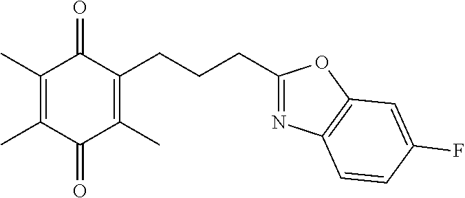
C1(C)=C(C)C(=O)C(C)=C(CCCC2=NC3=C(O2)C=C(F)C=C3)C1=O
